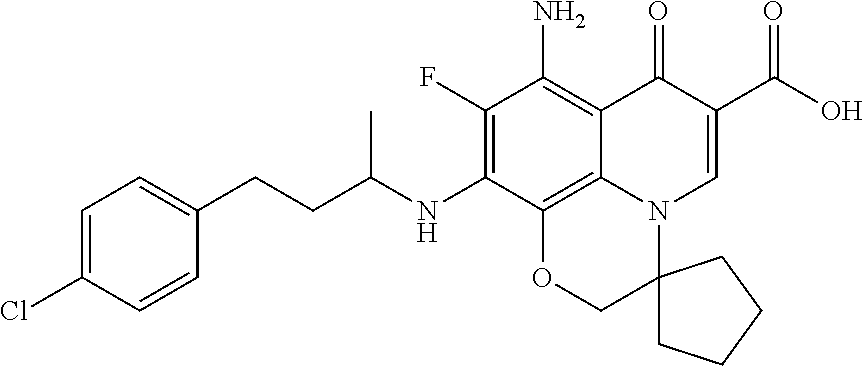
C1(F)=C(NC(CCC2=CC=C(Cl)C=C2)C)C2=C3C(=C1N)C(=O)C(C(O)=O)=CN3C1(CO2)CCCC1
